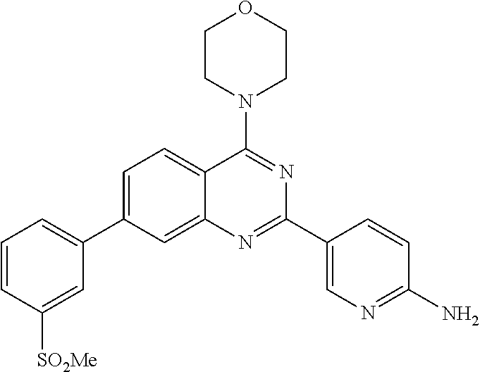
C1=C(C2=CC=CC([SO2Me])=C2)C=C2C(=C1)C(N1CCOCC1)=NC(C1=CN=C(N)C=C1)=N2
